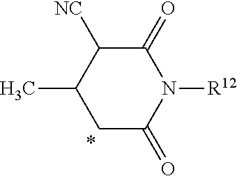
C1C(=O)N([R12])C(=O)C([NC])C1C
